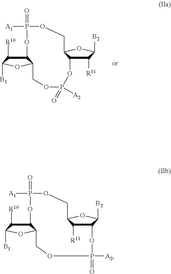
C1([R11])C2C(OC1[B2])COP([A1])(=O)OC1C([R10])C([B1])OC1COP(=O)([A2])O2.C12C([R11])C(OC1[B2])COP([A1])(=O)OC1C([R10])C([B1])OC1COP(=O)([A2])O2
